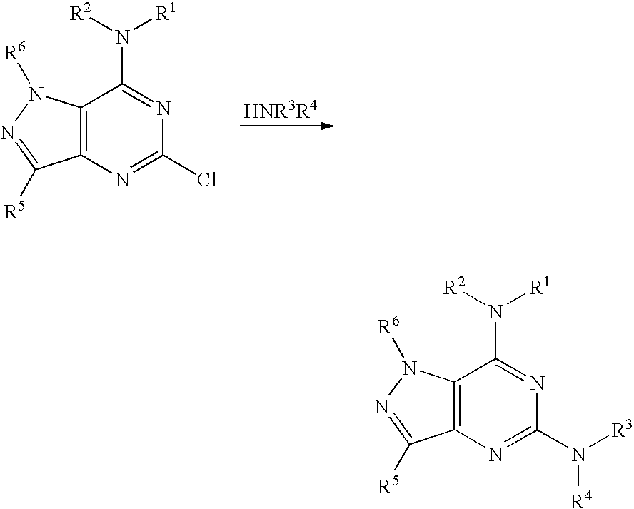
C12=C(N([R6])N=C1[R5])C(N([R2])[R1])=NC(Cl)=N2.C12=C(N([R6])N=C1[R5])C(N([R2])[R1])=NC(N([R3])[R4])=N2
